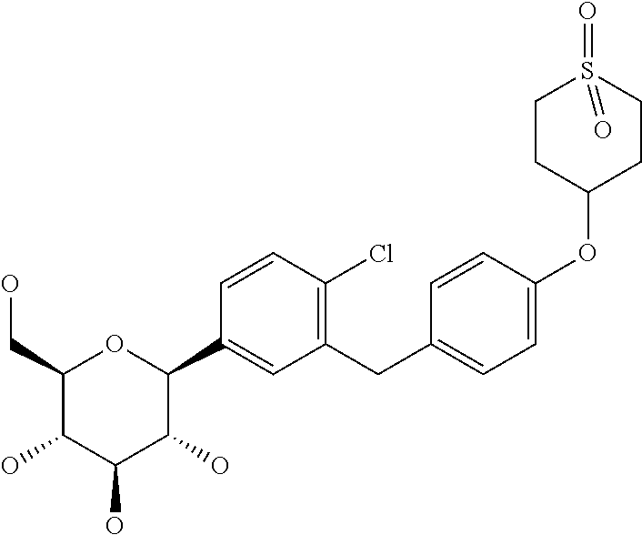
C1(CO)C(O)C(O)C(O)C(C2=CC(CC3=CC=C(OC4CCS(=O)(=O)CC4)C=C3)=C(Cl)C=C2)O1
